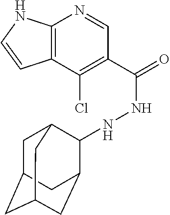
C12=C(NC=C1)N=CC(C(NNC1C3CC4CC(CC1C4)C3)=O)=C2Cl
